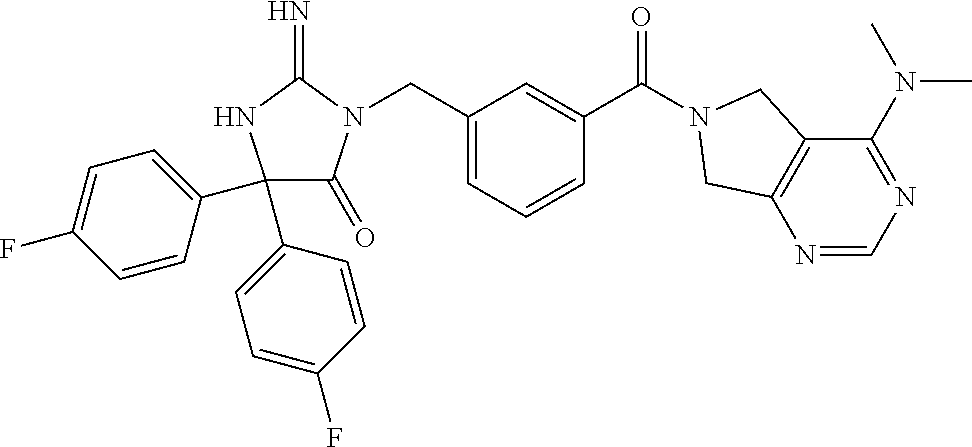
C1(C2=CC=C(F)C=C2)(C2=CC=C(F)C=C2)C(=O)N(CC2=CC=CC(C(=O)N3CC4=C(N=CN=C4N(C)C)C3)=C2)C(=N)N1
